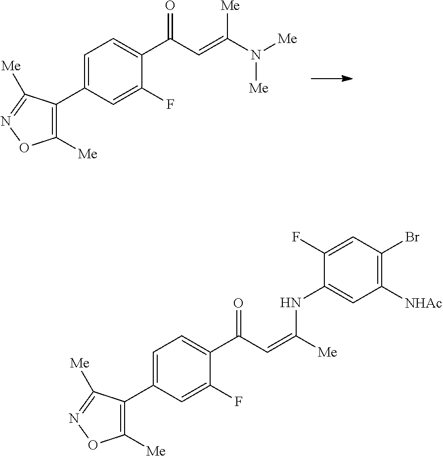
C1=C(C2=C([Me])ON=C2[Me])C=C(F)C(C(C=C([Me])NC2=CC([NHAc])=C(Br)C=C2F)=O)=C1.C1=C(C2=C([Me])ON=C2[Me])C=C(F)C(C(C=C(N([Me])[Me])[Me])=O)=C1
